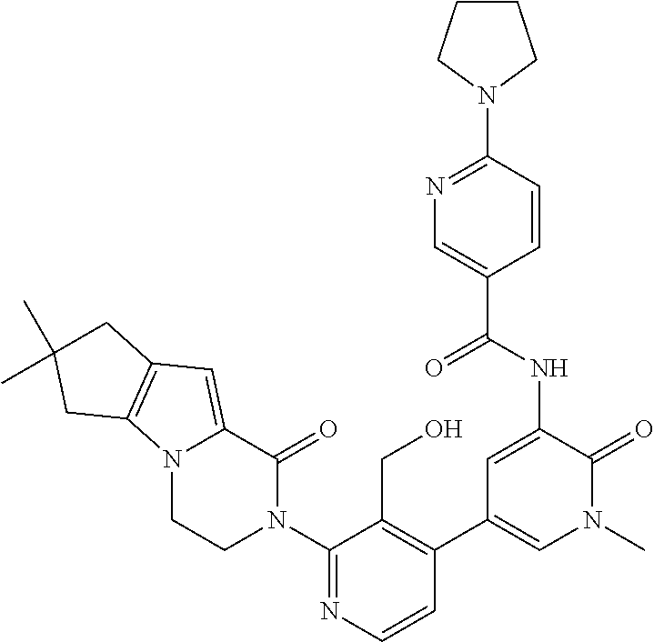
N12CCN(C3=NC=CC(C4=CN(C)C(=O)C(NC(C5=CN=C(N6CCCC6)C=C5)=O)=C4)=C3CO)C(=O)C1=CC1=C2CC(C)(C)C1
